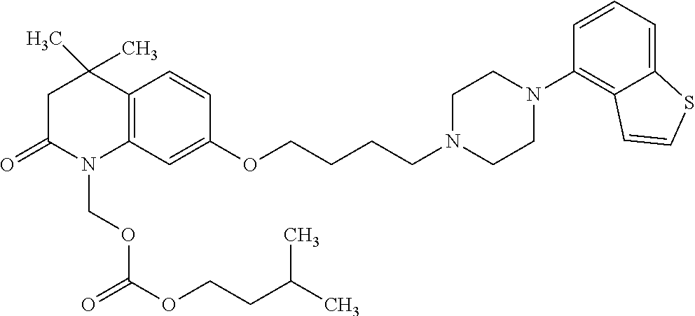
C12=C(C=C(OCCCCN3CCN(C4=C5C(=CC=C4)SC=C5)CC3)C=C1)N(COC(OCCC(C)C)=O)C(=O)CC2(C)C
